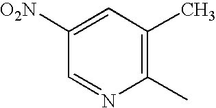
C1([O2N])=CC(C)=C(C)N=C1
